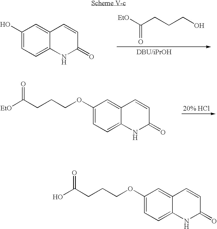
[EtO]C(CCCO)=O.C1(O)=CC=C2C(=C1)C=CC(=O)N2.C(CCCOC1=CC=C2C(=C1)C=CC(=O)N2)([EtO])=O.C(CCCOC1=CC=C2C(=C1)C=CC(=O)N2)(O)=O
